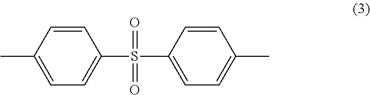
C1=CC(C)=CC=C1S(=O)(=O)C1=CC=C(C)C=C1
